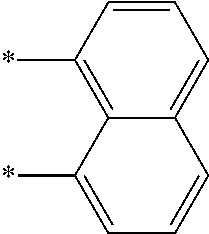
C1=CC(*)=C2C(=C1)C=CC=C2*
